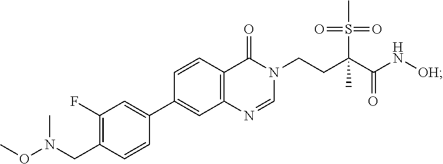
O(N(CC1=C(F)C=C(C2=CC3=C(C=C2)C(=O)N(CCC(C(N[OH])=O)(C)S(C)(=O)=O)C=N3)C=C1)C)C
